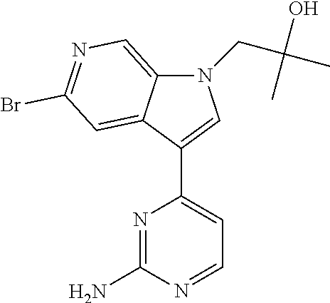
N1=C(N)N=CC=C1C1=CN(CC(C)(O)C)C2=CN=C(Br)C=C12
